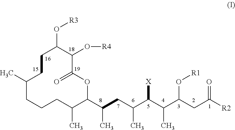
C1(C)CCCC(C)C(C(CC(C(C(C(CC([R2])=O)O[R1])C)[X])C)C)OC(=O)C(O[R4])C(O[R3])CC1
